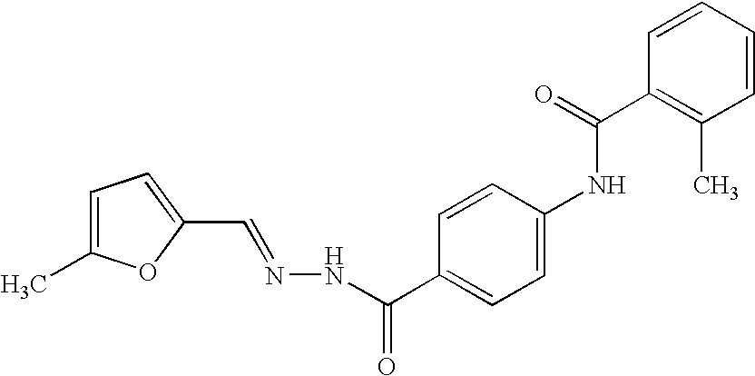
C1=C(C)OC(C=NNC(C2=CC=C(NC(C3=C(C)C=CC=C3)=O)C=C2)=O)=C1
